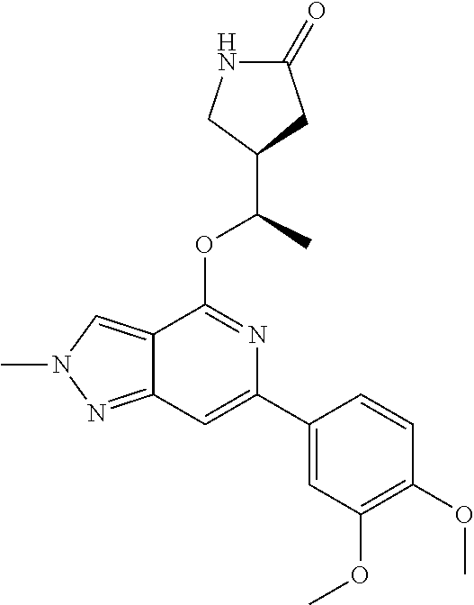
N1C(=O)CC(C(C)OC2=NC(C3=CC(OC)=C(OC)C=C3)=CC3=NN(C)C=C23)C1
